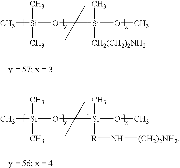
C[Si](C)(C)OC(C)(C)[Si](C)([CH2(CH2)2NH2])OC.C[Si](C)(C)OC(C)(C)[Si](C)([R]N[(CH2)2NH2])OC
